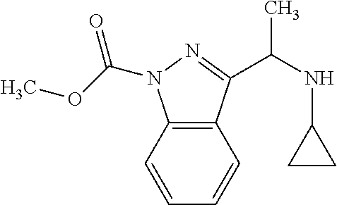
C12=C(C=CC=C1)N(C(=O)OC)N=C2C(NC1CC1)C
